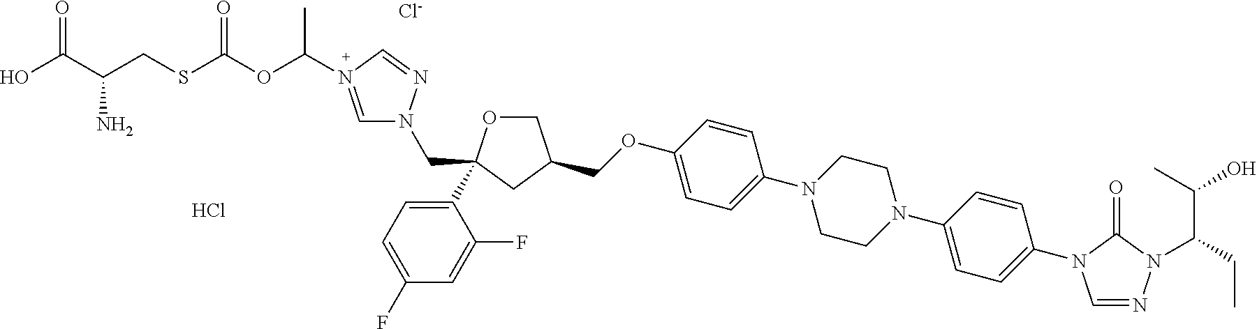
C(OC1=CC=C(N2CCN(C3=CC=C(N4C=NN(C(C(C)O)CC)C4=O)C=C3)CC2)C=C1)C1COC(C2=CC=C(F)C=C2F)(CN2C=N(C(C)OC(SCC(C(O)=O)N)=O)C=N2)C1.[Cl-].Cl
